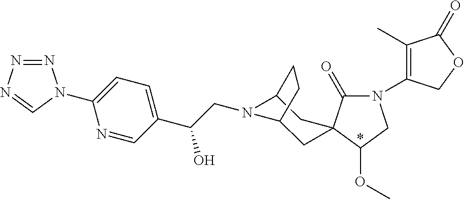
C(C(C1=CC=C(N2N=NN=C2)N=C1)O)N1C2CC3(C(=O)N(C4=C(C)C(=O)OC4)CC3OC)CC1CC2
